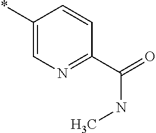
*C1=CN=C(C(NC)=O)C=C1
